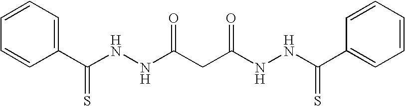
C1(C(NNC(CC(NNC(C2=CC=CC=C2)=S)=O)=O)=S)=CC=CC=C1
